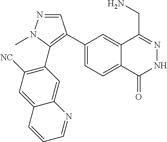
C1(C2=C(C3=C([NC])C=C4C(=C3)N=CC=C4)N(C)N=C2)=CC=C2C(=C1)C(CN)=NNC2=O
